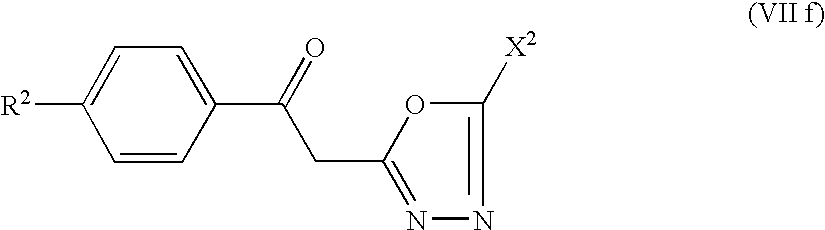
C(C(C1=CC=C([R2])C=C1)=O)C1=NN=C([X2])O1
